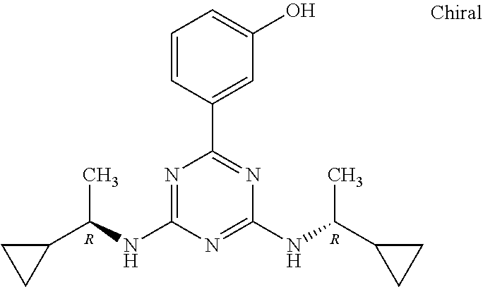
N1=C(NC(C2CC2)C)N=C(NC(C2CC2)C)N=C1C1=CC(O)=CC=C1.[R].[R]
